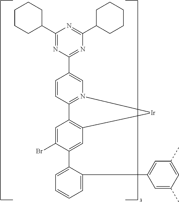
C1(C2CCCCC2)=NC(C2=CN3=C(C=C2)C2=C(C=C(C4=CC=CC=C4C4=CC(C)=CC(C)=C4)C(Br)=C2)[Ir]3)=NC(C2CCCCC2)=N1
